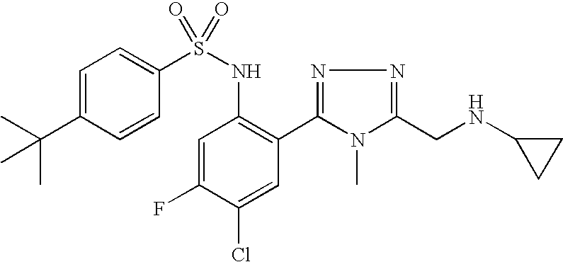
C1=C(C(C)(C)C)C=CC(S(NC2=C(C3=NN=C(CNC4CC4)N3C)C=C(Cl)C(F)=C2)(=O)=O)=C1
